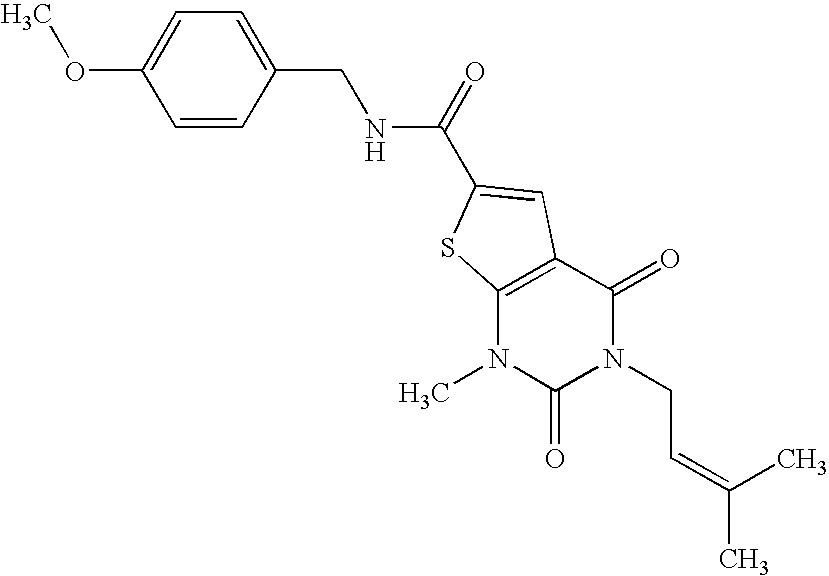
C1=C(OC)C=CC(CNC(=O)C2=CC3=C(N(C)C(=O)N(CC=C(C)C)C3=O)S2)=C1
